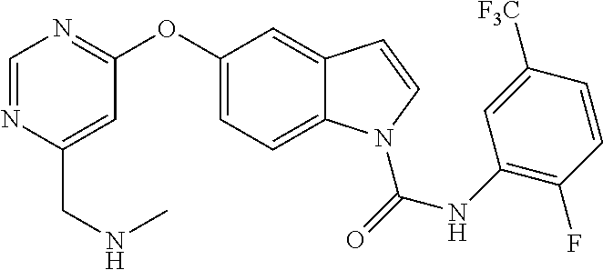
C(C1=CC(OC2=CC=C3C(=C2)C=CN3C(NC2=C(F)C=CC([F3C])=C2)=O)=NC=N1)NC
